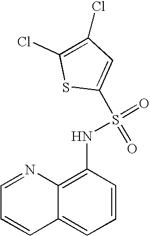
C1=NC2=C(NS(=O)(=O)C3=CC(Cl)=C(Cl)S3)C=CC=C2C=C1
